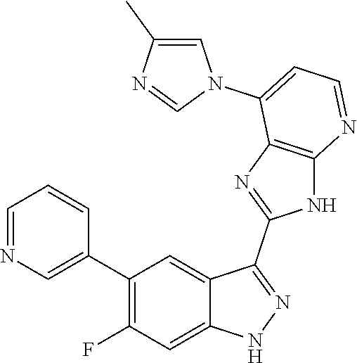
C1=NC=C(C2=C(F)C=C3C(=C2)C(C2=NC4=C(N2)N=CC=C4N2C=C(C)N=C2)=NN3)C=C1
